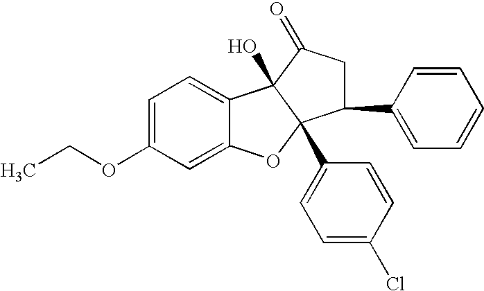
C1=C(OCC)C=C2C(=C1)C1(O)C(C3=CC=C(Cl)C=C3)(O2)C(C2=CC=CC=C2)CC1=O
